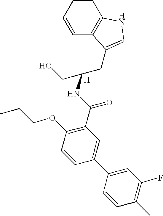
C1=CC=CC2=C1NC=C2CC(CO)NC(C1=C(OCCC)C=CC(C2=CC(F)=C(C)C=C2)=C1)=O.[H]
